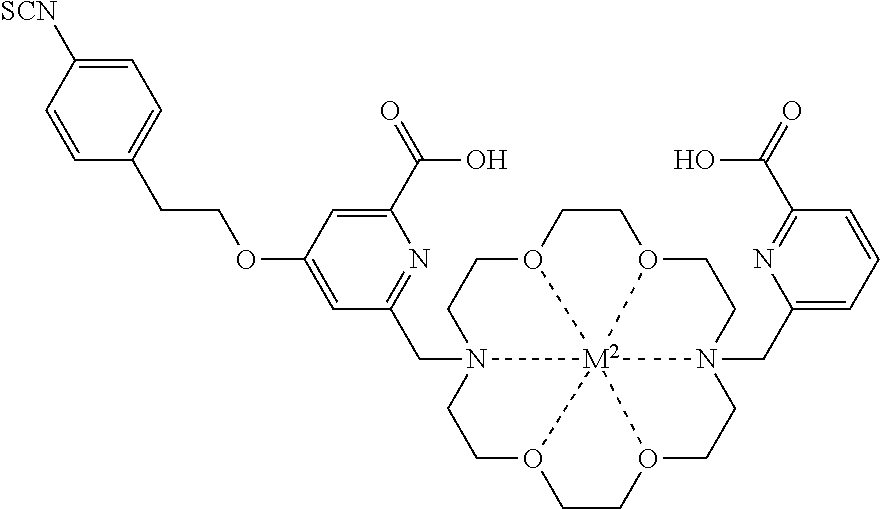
C1CO2CCN3(CC4=NC(C(O)=O)=CC(OCCC5=CC=C([SCN])C=C5)=C4)CCO4CCO5CCN6(CC7=CC=CC(C(O)=O)=N7)CCO1[M2]23645
